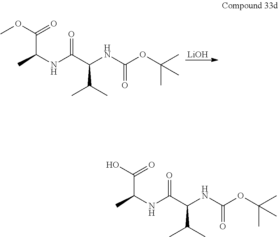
[LiOH].N(C(C(NC(=O)OC(C)(C)C)C(C)C)=O)C(C)C(OC)=O.N(C(C(NC(=O)OC(C)(C)C)C(C)C)=O)C(C)C(O)=O
